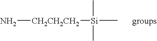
N[CH2CH2CH2][Si](C)(C)C.[groups]
